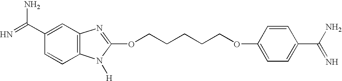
C1(C(=N)N)=CC2=C(C=C1)N([H])C(OCCCCCOC1=CC=C(C(N)=N)C=C1)=N2
